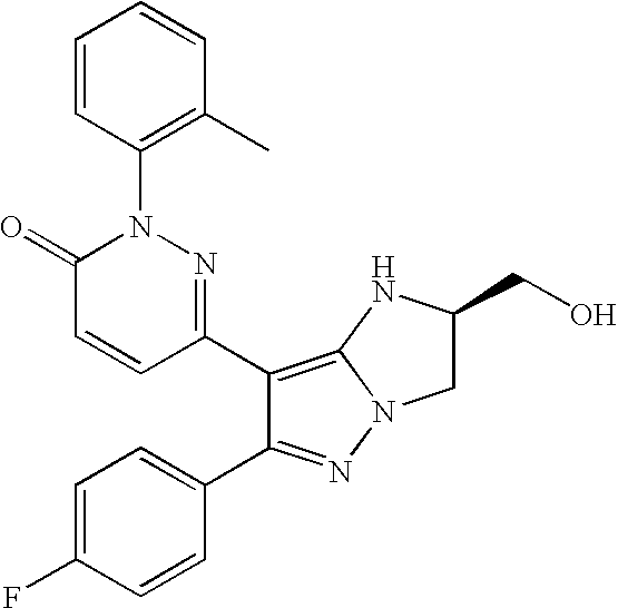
C1(C2=C3N(N=C2C2=CC=C(F)C=C2)CC(CO)N3)=NN(C2=C(C)C=CC=C2)C(=O)C=C1
